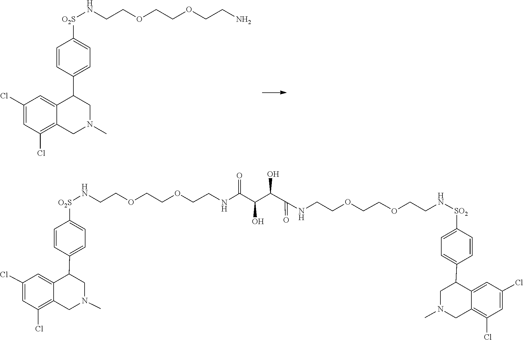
C1=CC(C2CN(C)CC3=C(Cl)C=C(Cl)C=C23)=CC=C1[O2S]NCCOCCOCCN.N(CCOCCOCCN[SO2]C1=CC=C(C2C3=CC(Cl)=CC(Cl)=C3CN(C)C2)C=C1)C(C(C(O)C(NCCOCCOCCN[O2S]C1=CC=C(C2CN(C)CC3=C(Cl)C=C(Cl)C=C23)C=C1)=O)O)=O
